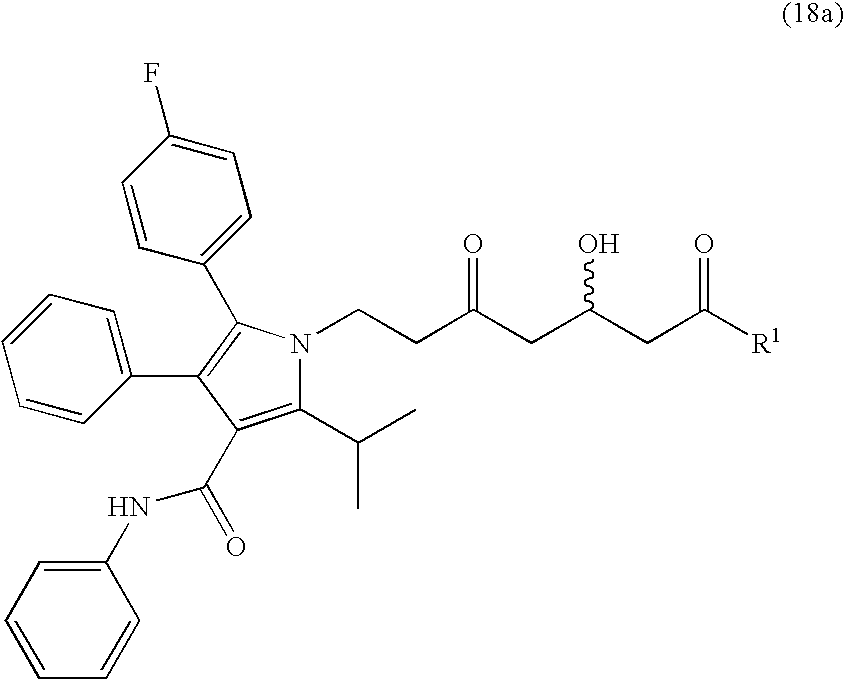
C1(C(C)C)=C(C(=O)NC2=CC=CC=C2)C(C2=CC=CC=C2)=C(C2=CC=C(F)C=C2)N1CCC(CC(CC([R1])=O)O)=O
